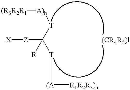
[(R3R2R1][A)h][T]C([Z][X])([R])[T][(A][R1R2R3)h].[(CR4R5)l]
